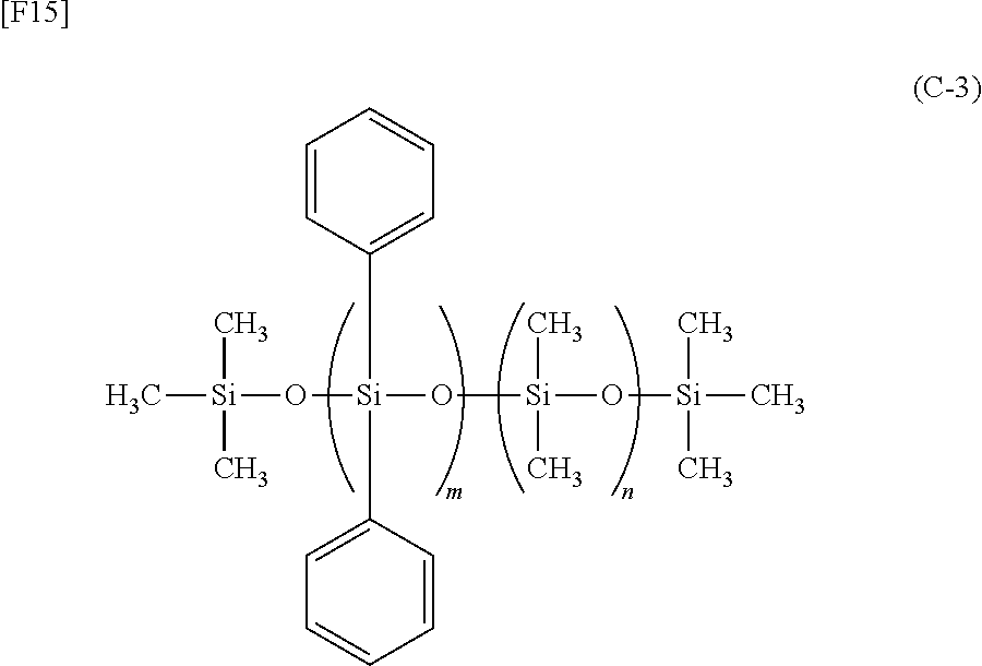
C[Si](C)(C)O[Si](C1=CC=CC=C1)(O[Si](O[Si](C)(C)C)(C)C)C1=CC=CC=C1.[[F15]]
